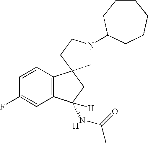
[H].C1=CC(F)=CC2=C1C1(CC2(NC(C)=O)[H])CN(C2CCCCCC2)CC1
